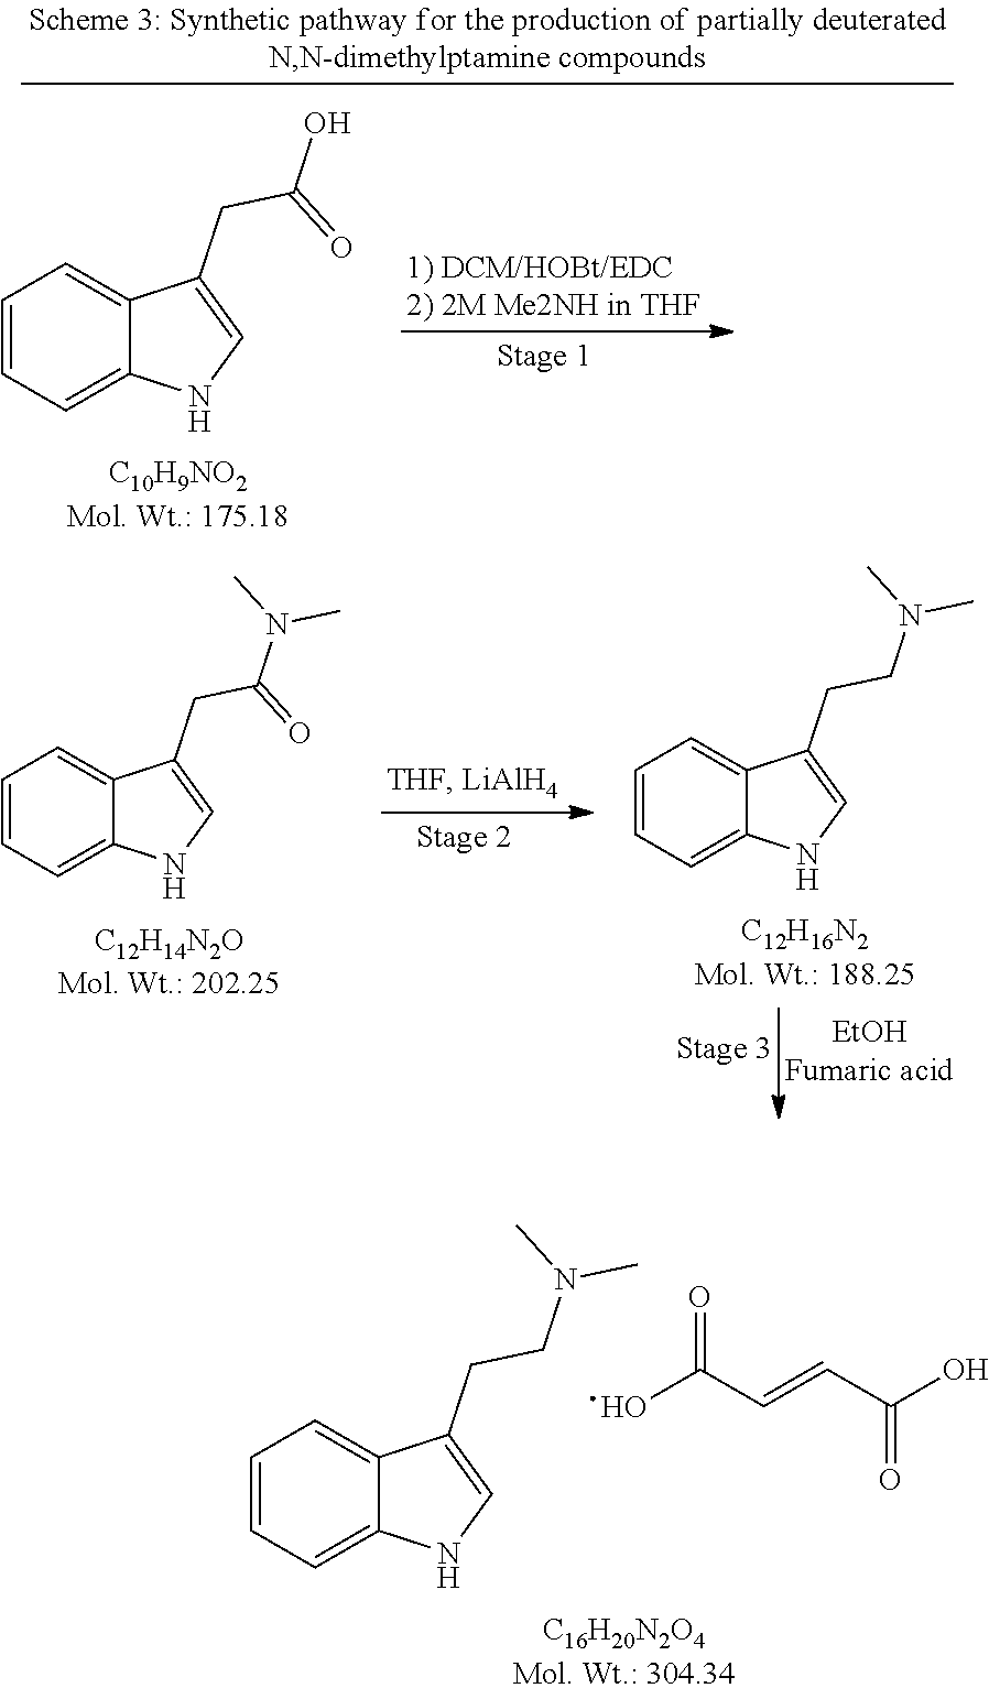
C1=CC=C2C(=C1)C(CC(O)=O)=CN2.C1=CC=C2C(=C1)C(CC(N(C)C)=O)=CN2.C1=CC=C2C(=C1)C(CCN(C)C)=CN2.C1=CC=C2C(=C1)C(CCN(C)C)=CN2.OC(=O)C=CC(=O)O
